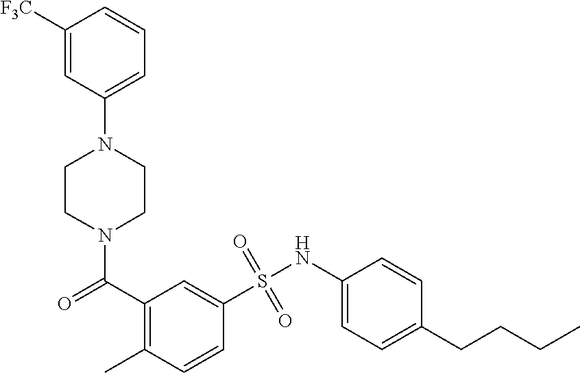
N1(C(=O)C2=C(C)C=CC(S(NC3=CC=C(CCCC)C=C3)(=O)=O)=C2)CCN(C2=CC=CC([F3C])=C2)CC1
